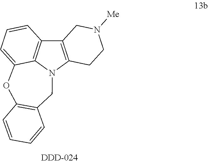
C12=C(N3C4=C1C=CC=C4OC1=C(C3)C=CC=C1)CCN([Me])C2
